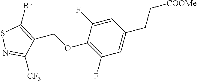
BrC1=C(COC2=C(F)C=C(CC[COOMe])C=C2F)C([CF3])=NS1
